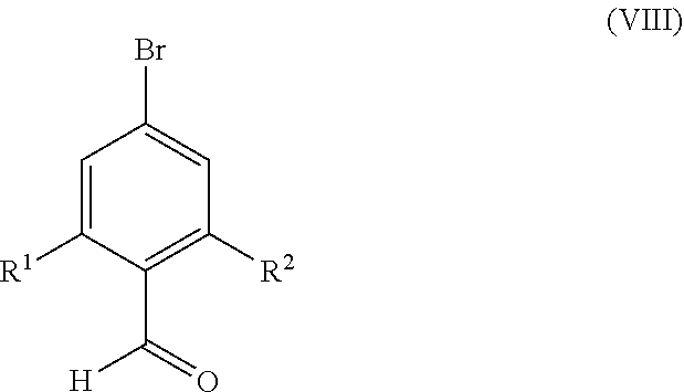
[H]C(=O)C1=C([R2])C=C(Br)C=C1[R1]
